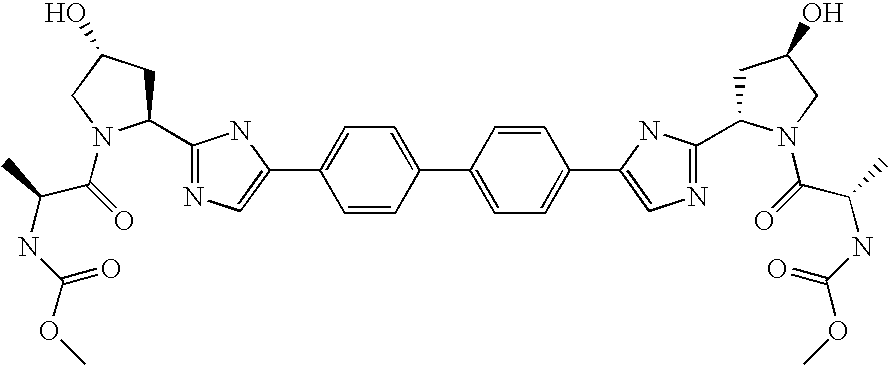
C1(C2CC(O)CN2C(C(NC(=O)OC)C)=O)=NC=C(C2=CC=C(C3=CC=C(C4=CN=C(C5CC(O)CN5C(=O)C(NC(=O)OC)C)N4)C=C3)C=C2)N1
